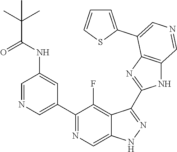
C1(C2=CN=CC(NC(=O)C(C)(C)C)=C2)=NC=C2C(=C1F)C(C1=NC3=C(N1)C=NC=C3C1=CC=CS1)=NN2
